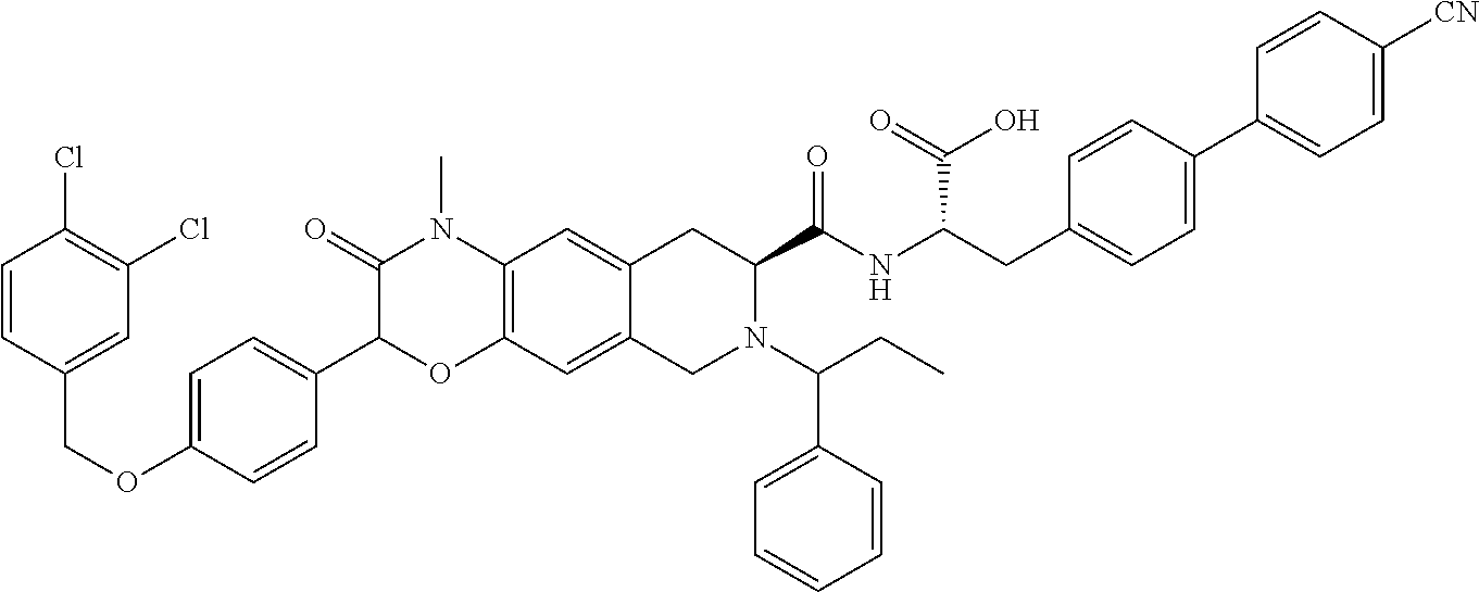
C1=CC(COC2=CC=C(C3OC4=C(N(C)C3=O)C=C3C(=C4)CN(C(C4=CC=CC=C4)CC)C(C(NC(CC4=CC=C(C5=CC=C([CN])C=C5)C=C4)C(=O)O)=O)C3)C=C2)=CC(Cl)=C1Cl
